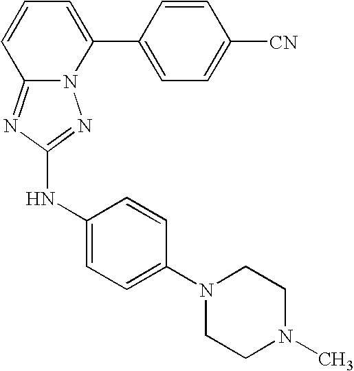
N12C(=NC(NC3=CC=C(N4CCN(C)CC4)C=C3)=N1)C=CC=C2C1=CC=C([CN])C=C1
